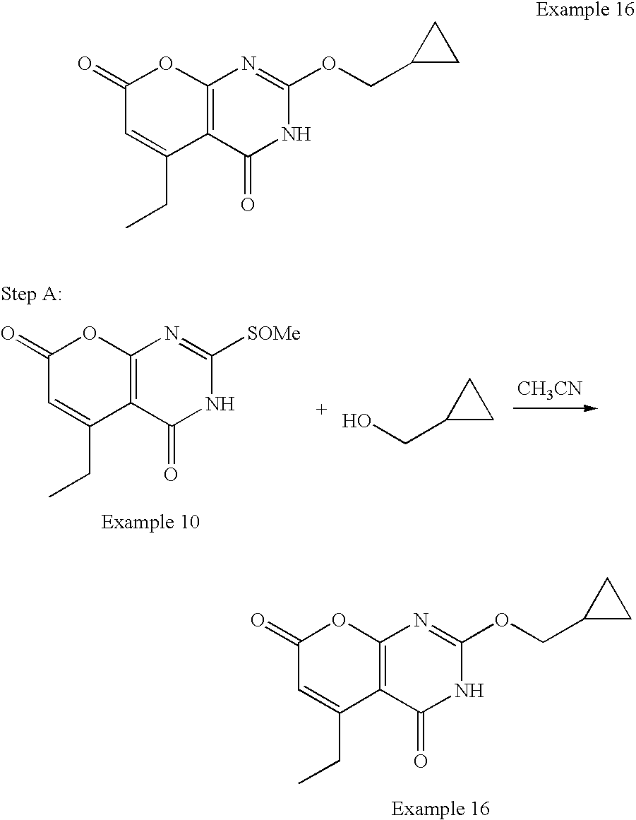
[CH3CN].C12=C(C(=O)NC([SOMe])=N1)C(CC)=CC(=O)O2.OCC1CC1.C12=C(C(=O)NC(OCC3CC3)=N1)C(CC)=CC(=O)O2.C12=C(C(=O)NC(OCC3CC3)=N1)C(CC)=CC(=O)O2
